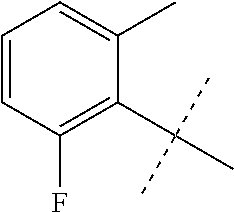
C1=CC(F)=C(C(C)(C)C)C(C)=C1
